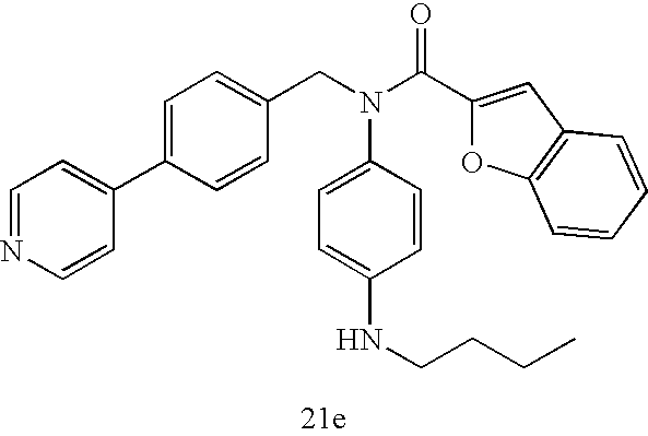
C1=NC=CC(C2=CC=C(CN(C(C3=CC4=C(O3)C=CC=C4)=O)C3=CC=C(NCCCC)C=C3)C=C2)=C1
